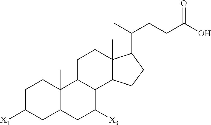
C1C([X1])CC2C(C)(C1)C1C(C([X3])C2)C2C(C)(CC1)C(C(C)CCC(O)=O)CC2
